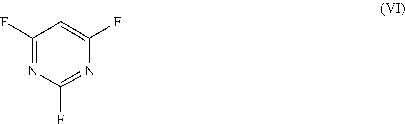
C1(F)=NC(F)=NC(F)=C1
